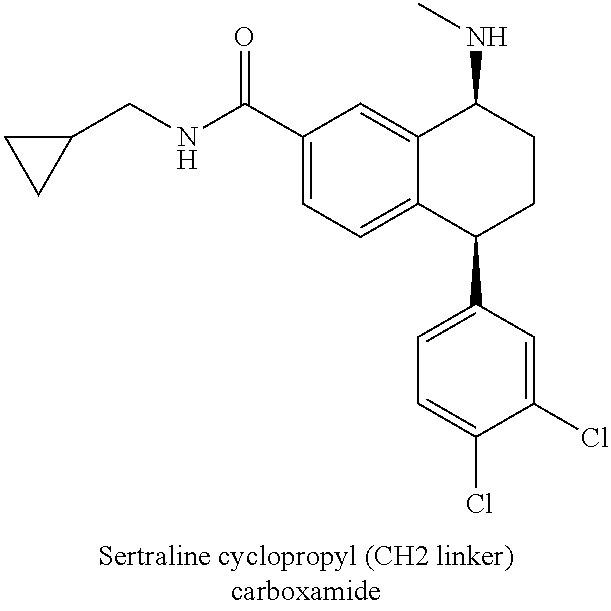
C12=CC(C(NCC3CC3)=O)=CC=C1C(C1=CC=C(Cl)C(Cl)=C1)CCC2NC
